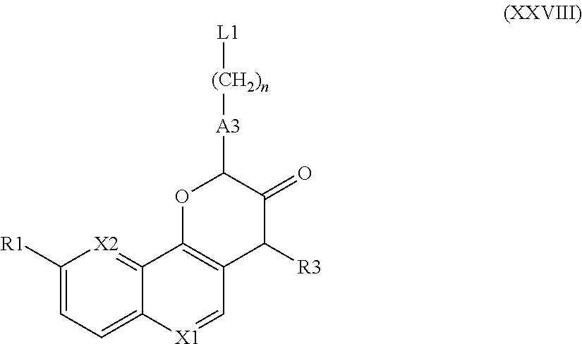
C1([R1])=CC=C2C(=[X2]1)C1=C(C=[X1]2)C([R3])C(=O)C([A3][(CH2)n][L1])O1
